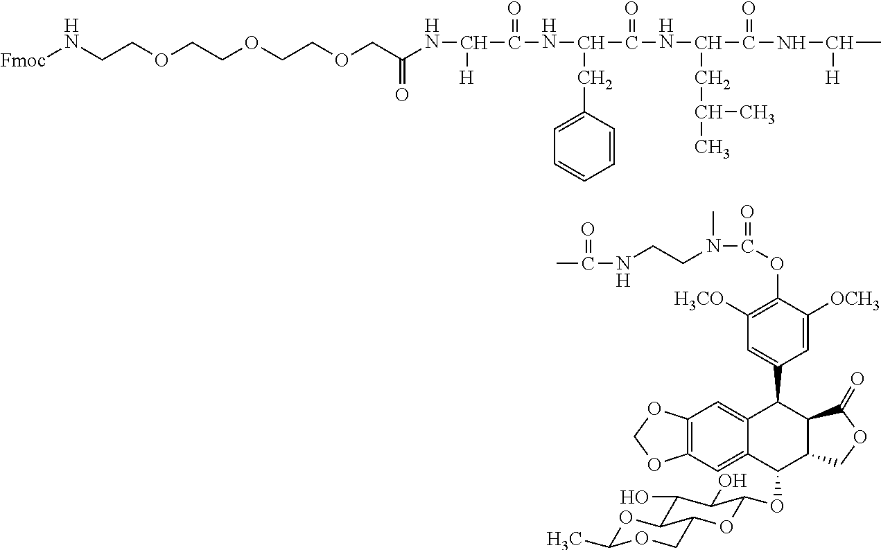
[Fmoc]NCCOCCOCCOCC(NC([H])C(=O)NC(C(=O)NC(C(=O)NC(C)[H])CC(C)C)CC1=CC=CC=C1)=O.O=C(NCCN(C(=O)OC1=C([H3CO])C=C(C2C3=CC4=C(C=C3C(OC3OC5COC(C)OC5C(O)C3O)C3C2C(=O)OC3)OCO4)C=C1[OCH3])C)C
